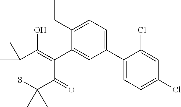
C1(C2=CC=C(Cl)C=C2Cl)=CC=C(CC)C(C2=C(O)C(C)(C)SC(C)(C)C2=O)=C1
